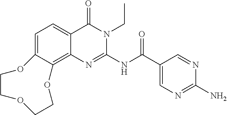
C1=C2C(=C3C(=C1)C(=O)N(CC)C(NC(=O)C1=CN=C(N)N=C1)=N3)OCCOCCO2
